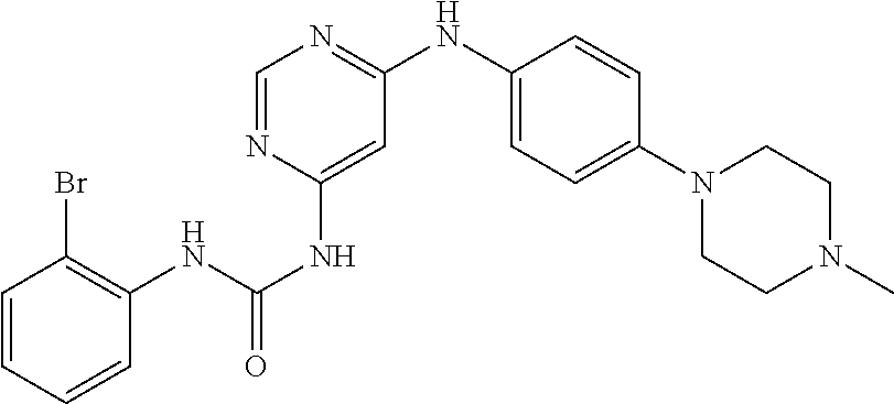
C1=CC=CC(NC(NC2=CC(NC3=CC=C(N4CCN(C)CC4)C=C3)=NC=N2)=O)=C1Br
